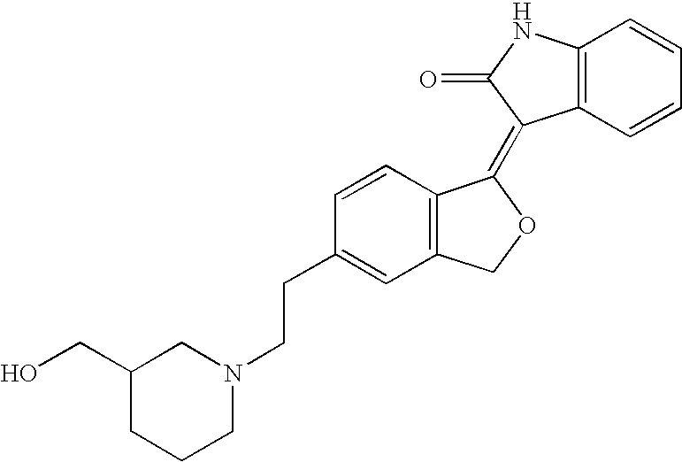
C1=CC(CCN2CC(CO)CCC2)=CC2=C1C(=C1C3=C(NC1=O)C=CC=C3)OC2
